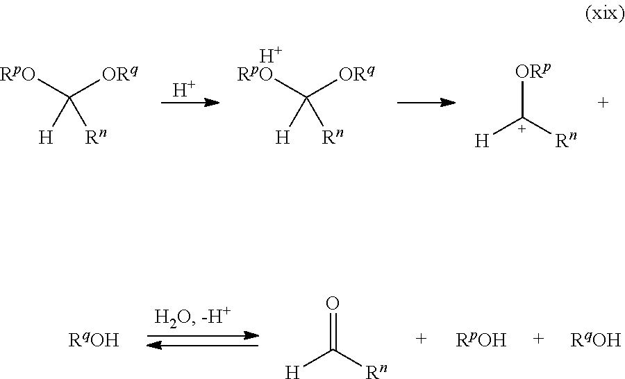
[H].[RpO]C([ORq])([H])[Rn].[H].[RpO]C([ORq])([H])[Rn].[ORp][C+]([Rn])[H].O=C([Rn])[H]
